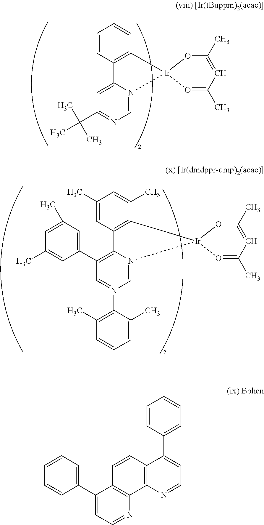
C1=CC2=C(C=C1)[Ir]1(N3=CN=C(C(C)(C)C)C=C23)O=C(C)C=C(C)O1.C1(C)=CC2=C(C(C)=C1)[Ir]1(N3=CN(C4=C(C)C=CC=C4C)=CC(C4=CC(C)=CC(C)=C4)=C23)O=C(C)C=C(C)O1.C1(C2=CC=NC3=C2C=CC2=C3N=CC=C2C2=CC=CC=C2)=CC=CC=C1
